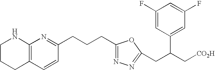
C1CCC2=C(N1)N=C(CCCC1=NN=C(CC(C3=CC(F)=CC(F)=C3)C[CO2H])O1)C=C2
